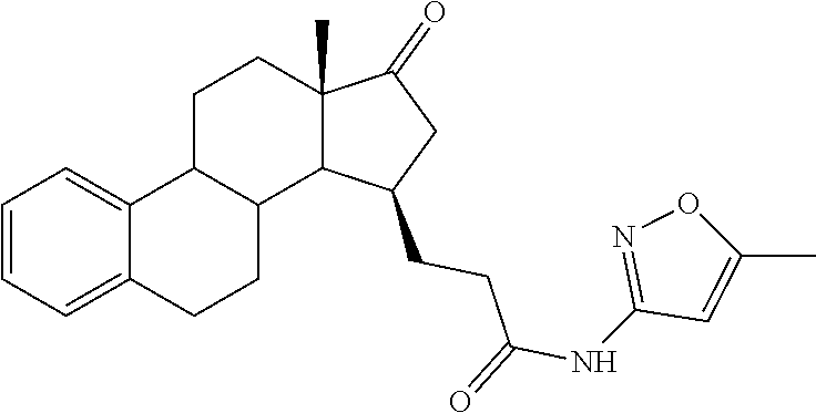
C1(NC(CCC2CC(=O)C3(C)CCC4C5=CC=CC=C5CCC4C32)=O)=NOC(C)=C1
